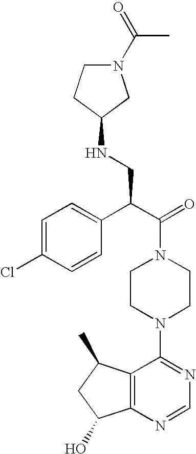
C(N1CCN(C2=NC=NC3=C2C(C)CC3O)CC1)(C(C1=CC=C(Cl)C=C1)CNC1CCN(C(=O)C)C1)=O
